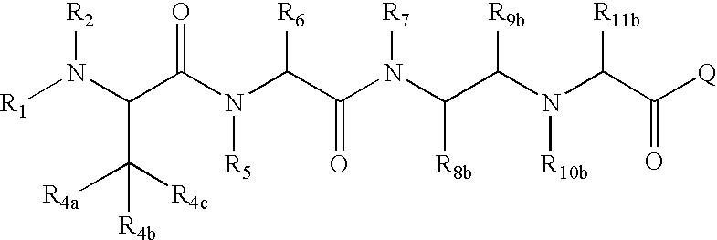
[R1]N(C(C(N(C(C(N(C(C(N(C(C(=O)[Q])[R11b])[R10b])[R9b])[R8b])[R7])=O)[R6])[R5])=O)C([R4b])([R4a])[R4c])[R2]
